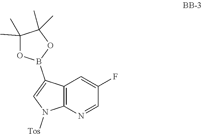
C12=C(N=CC(F)=C1)N([Tos])C=C2B1OC(C)(C)C(C)(C)O1
